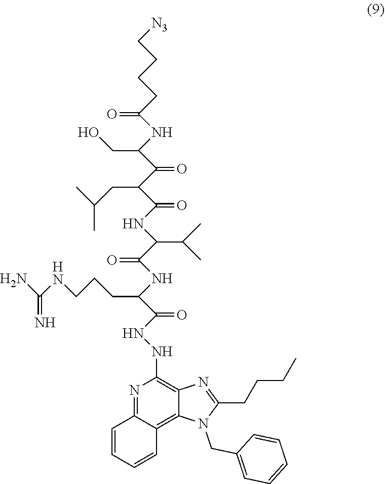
N1=C2C(=C3C(=C1NNC(=O)C(CCCNC(N)=N)NC(C(NC(C(C(C(CO)NC(CCCC[N3])=O)=O)CC(C)C)=O)C(C)C)=O)N=C(CCCC)N3CC1=CC=CC=C1)C=CC=C2
